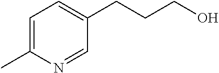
C1=C(C)N=CC(CCCO)=C1
